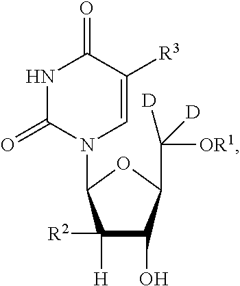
N1C(=O)N(C2C([R2])([H])C(O)C(C([OR1])([D])[D])O2)C=C([R3])C1=O
